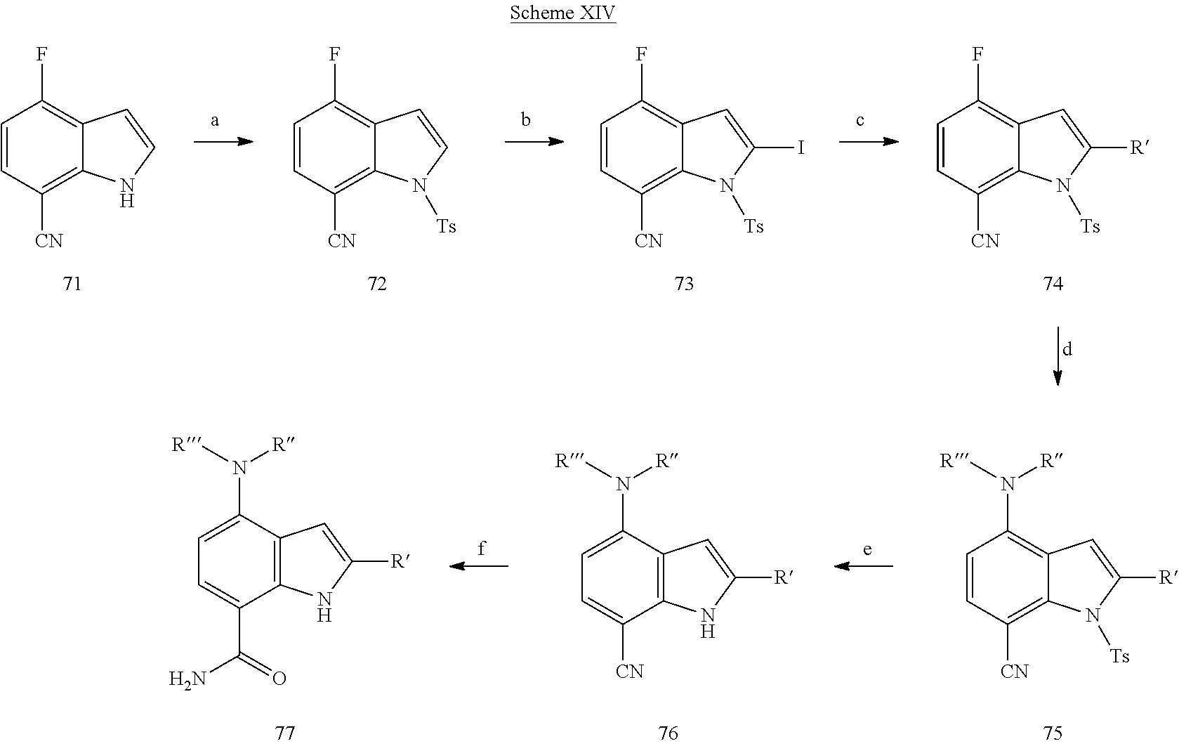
C12=C(F)C=CC([CN])=C1NC=C2.C12=C(F)C=CC([CN])=C1N([Ts])C=C2.C12=C(F)C=CC([CN])=C1N([Ts])C(I)=C2.C12=C(F)C=CC([CN])=C1N([Ts])C([R])=C2.C12=C(N([R])[R])C=CC([CN])=C1N([Ts])C([R])=C2.C12=C(C([CN])=CC=C1N([R])[R])NC([R])=C2.C12=C(C(C(=O)N)=CC=C1N([R])[R])NC([R])=C2
